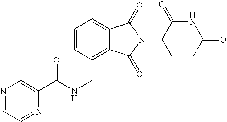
C(C1=C2C(=CC=C1)C(=O)N(C1CCC(=O)NC1=O)C2=O)NC(C1=CN=CC=N1)=O
